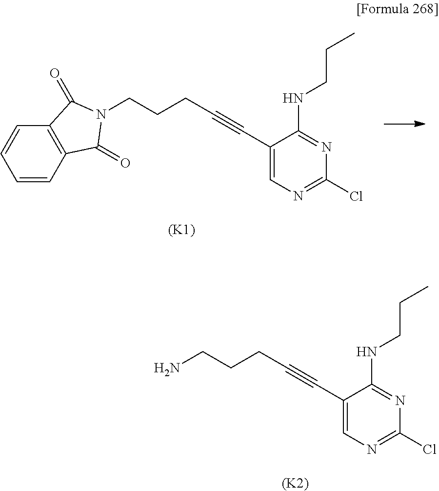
C1=CC2=C(C=C1)C(=O)N(CCCC#CC1=CN=C(Cl)N=C1NCCC)C2=O.[(K1)].[(K2)].NCCCC#CC1=CN=C(Cl)N=C1NCCC
